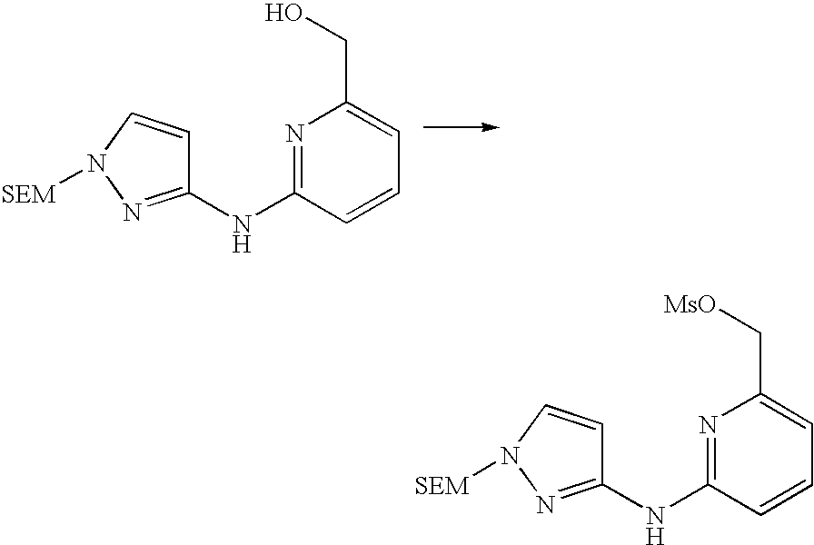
N1=C(NC2=NN([SEM])C=C2)C=CC=C1CO.N1=C(NC2=NN([SEM])C=C2)C=CC=C1C[MsO]
